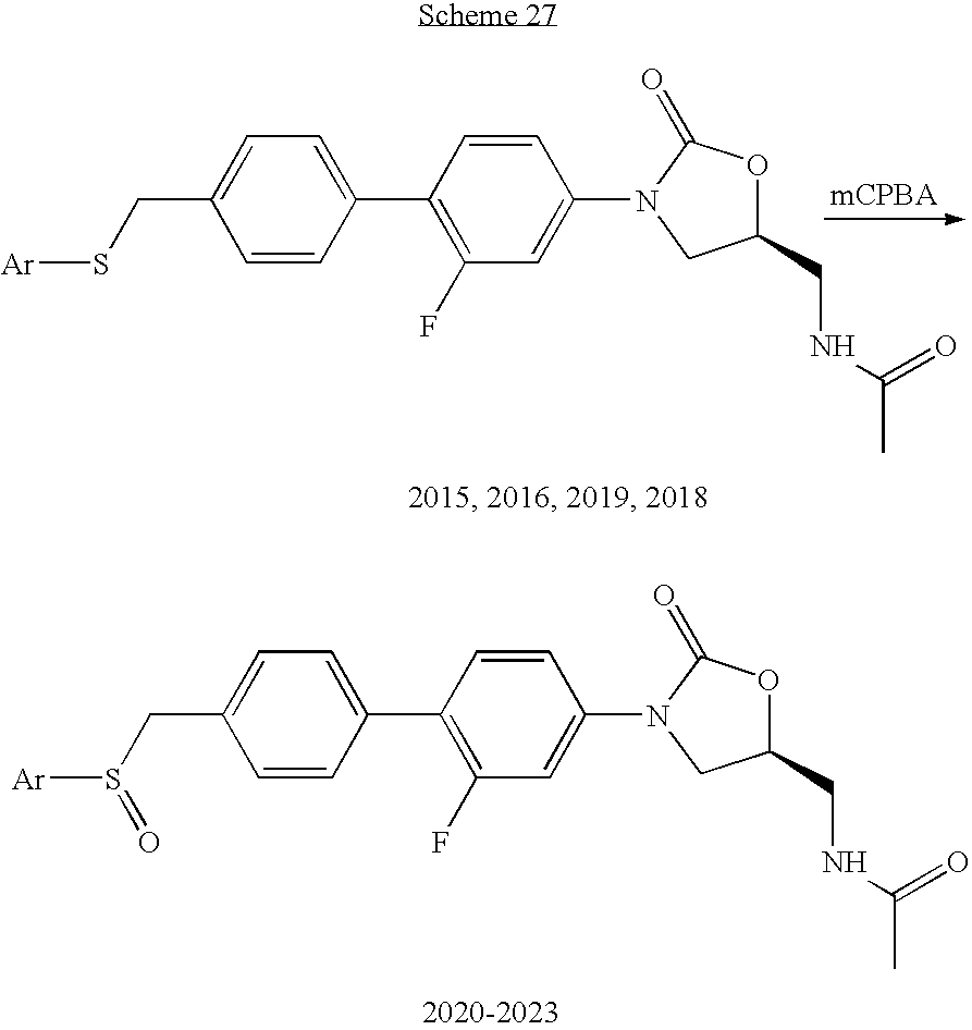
C(S([Ar])=O)C1=CC=C(C2=C(F)C=C(N3CC(CNC(=O)C)OC3=O)C=C2)C=C1.C(S[Ar])C1=CC=C(C2=C(F)C=C(N3CC(CNC(=O)C)OC3=O)C=C2)C=C1
